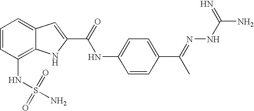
C1=CC(NS(N)(=O)=O)=C2C(=C1)C=C(C(NC1=CC=C(C(=NNC(N)=N)C)C=C1)=O)N2
